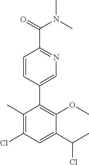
ClC(C)C1=CC(Cl)=C(C)C(C2=CN=C(C(N(C)C)=O)C=C2)=C1OC
